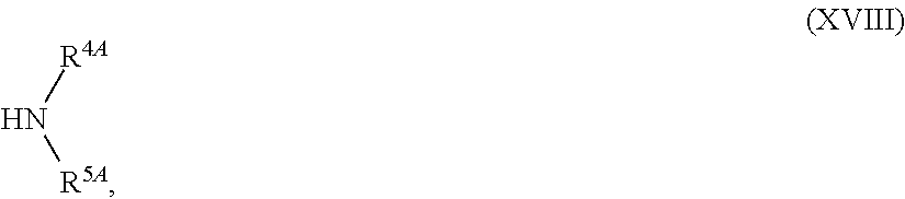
N([R4A])[R5A]
